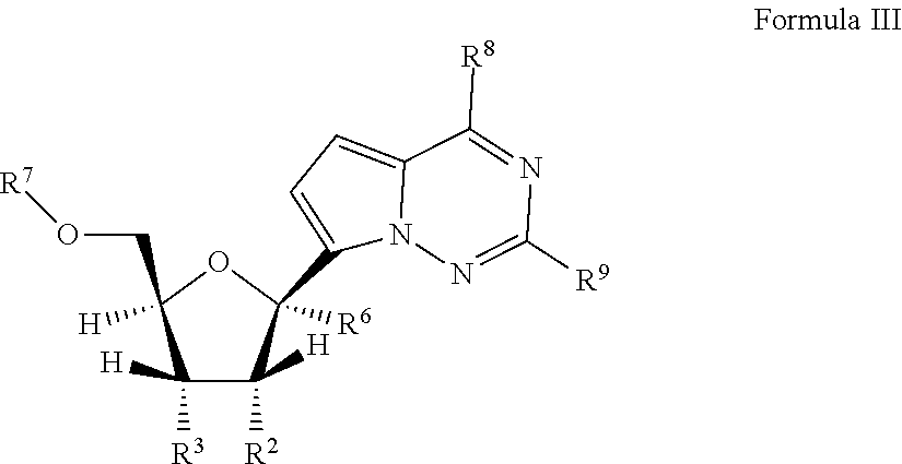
C1([R3])([H])C([R2])([H])C([R6])(C2=CC=C3N2N=C([R9])N=C3[R8])OC1([H])CO[R7]
